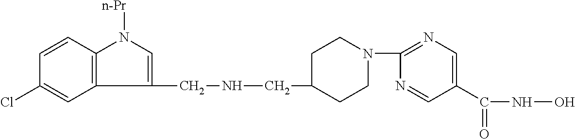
C1CN(C2=NC=C(C(=O)NO)C=N2)CCC1CNCC1=CN([n-Pr])C2=C1C=C(Cl)C=C2
